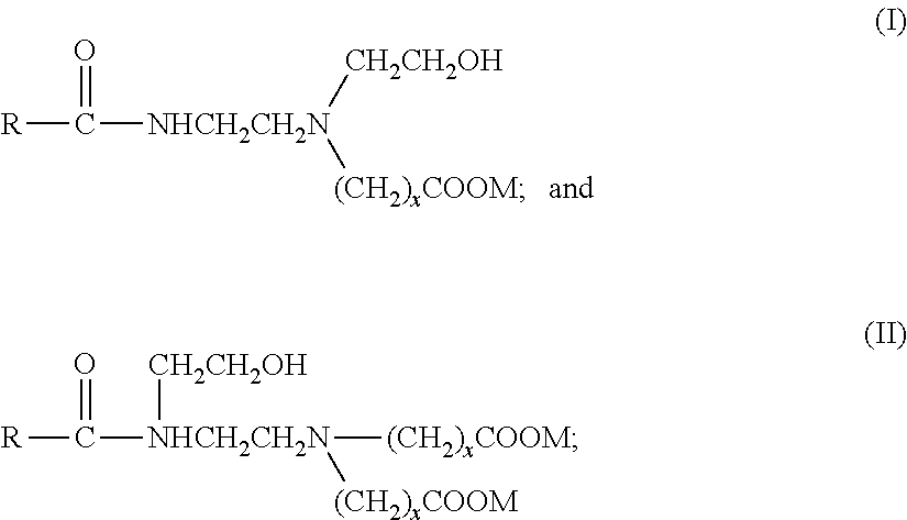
[R]C(=O)[NHCH2CH2N]([CH2CH2OH])[(CH2)xCOOM].[R]C(=O)[NHCH2CH2N]([(CH2)xCOOM])([(CH2)xCOOM])[CH2CH2OH]
